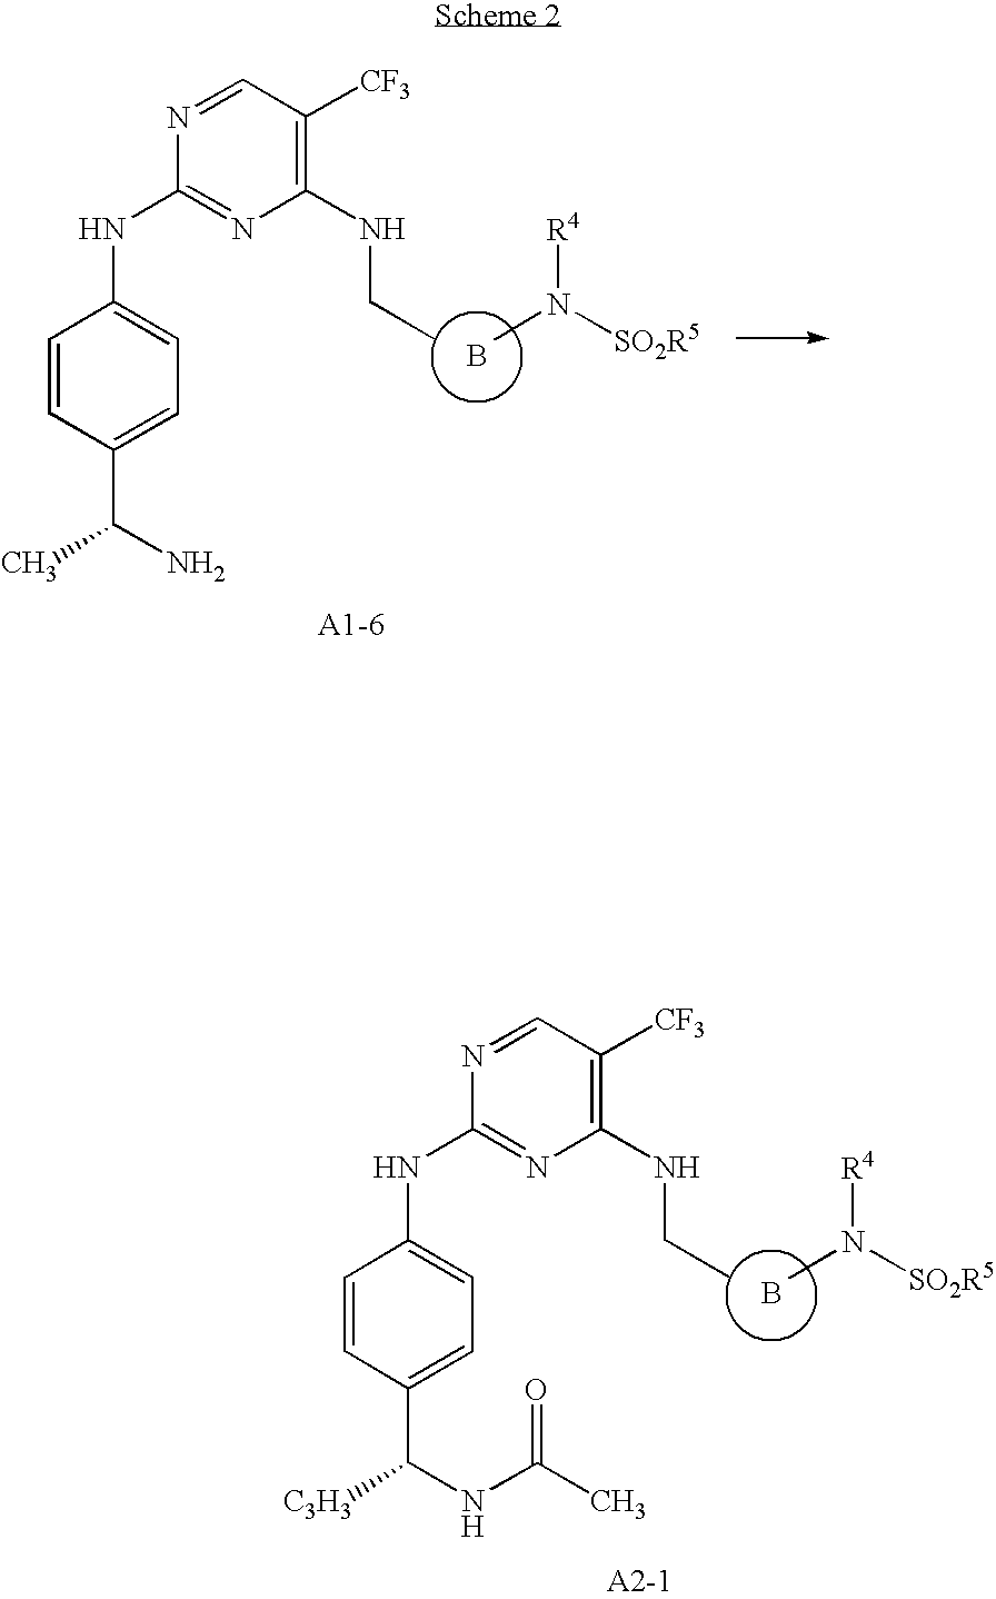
B.CN([SO2R5])[R4].C1=CC(C(NC(C)=O)[C3H3])=CC=C1NC1=NC(NCC)=C([CF3])C=N1.B.CN([SO2R5])[R4].C1=CC(C(N)C)=CC=C1NC1=NC(NCC)=C([CF3])C=N1
